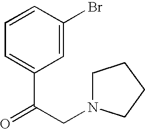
C1N(CC(=O)C2=CC=CC(Br)=C2)CCC1
